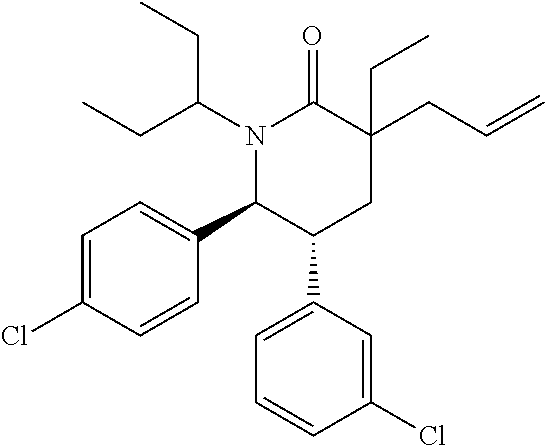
N1(C(CC)CC)C(C2=CC=C(Cl)C=C2)C(C2=CC=CC(Cl)=C2)CC(CC=C)(CC)C1=O
